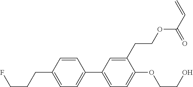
C1=CC(CCCF)=CC=C1C1=CC=C(OCCO)C(CCOC(C=C)=O)=C1
